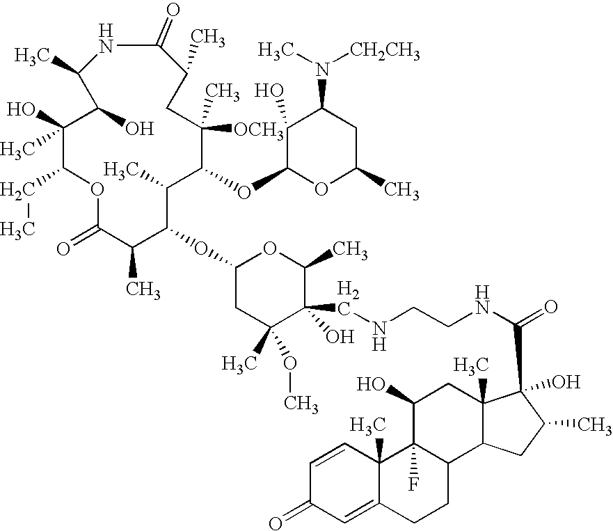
C1(O)(C)C(CC)OC(=O)C(C)C(OC2CC(C)(OC)C(O)(CNCCNC(C3(O)C4(C)C(C5CCC6=CC(=O)C=CC6(C)C5(F)C(O)C4)CC3C)=O)C(C)O2)C(C)C(OC2C(O)C(N(C)[CH2CH3])CC(C)O2)C(C)([OCH3])CC(C)C(=O)NC(C)C1O
